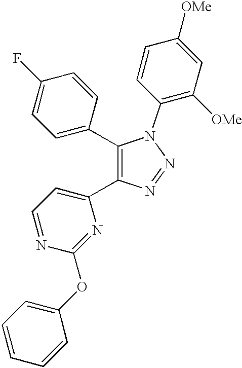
C1(C2=CC=C(F)C=C2)=C(C2=CC=NC(OC3=CC=CC=C3)=N2)N=NN1C1=C([OMe])C=C([OMe])C=C1
